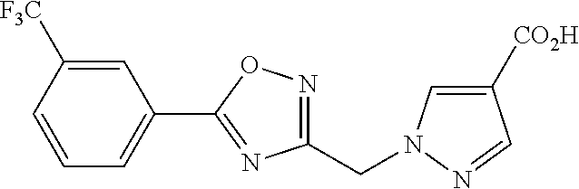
C1=CC=C(C2=NC(CN3C=C([CO2H])C=N3)=NO2)C=C1[F3C]
